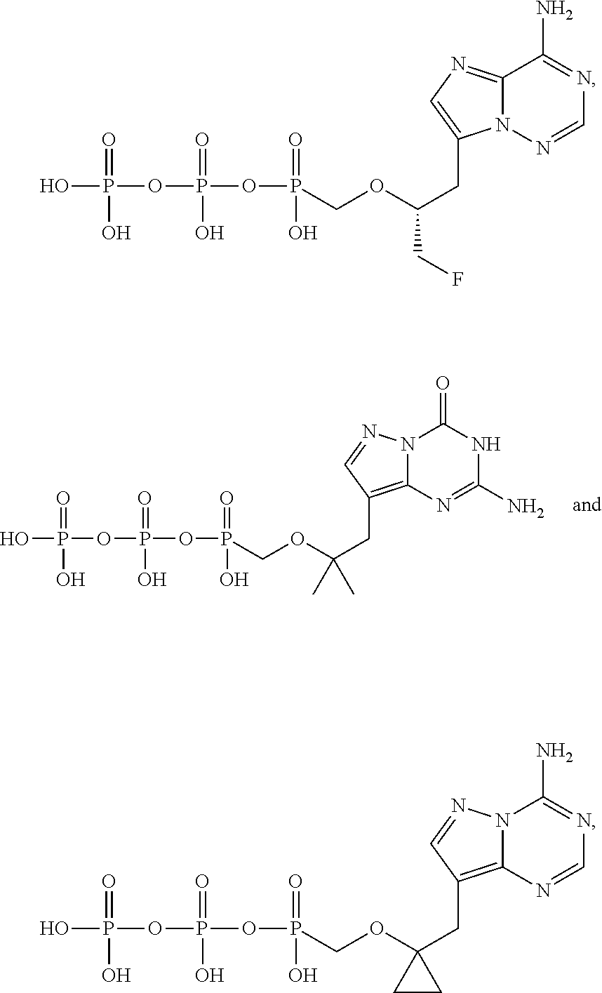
OP(=O)(O)OP(=O)(O)OP(=O)(O)COC(CC1=C2N(N=C1)C(=O)NC(N)=N2)(C)C.OP(=O)(O)OP(=O)(O)OP(=O)(O)COC(CC1=CN=C2N1N=CN=C2N)CF.OP(=O)(O)OP(=O)(O)OP(=O)(O)COC1(CC2=C3N(N=C2)C(N)=NC=N3)CC1
